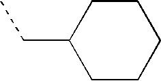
C1(CC)CCCCC1
